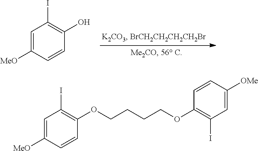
C1=C([MeO])C=CC(O)=C1I.C1=C([MeO])C=CC(OCCCCOC2=C(I)C=C([OMe])C=C2)=C1I
